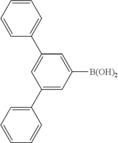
C1=CC=CC(C2=CC(C3=CC=CC=C3)=CC([B(OH)2])=C2)=C1
